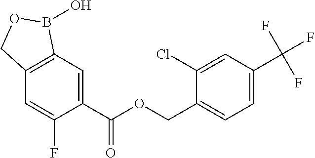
C1=C(C(OCC2=CC=C(C(F)(F)F)C=C2Cl)=O)C(F)=CC2=C1B(O)OC2
